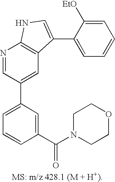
C1=C(C2=CC3=C(N=C2)NC=C3C2=CC=CC=C2[EtO])C=C(C(=O)N2CCOCC2)C=C1
